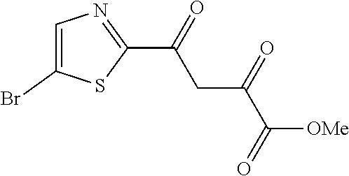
C1=C(Br)SC(C(CC(C([OMe])=O)=O)=O)=N1
